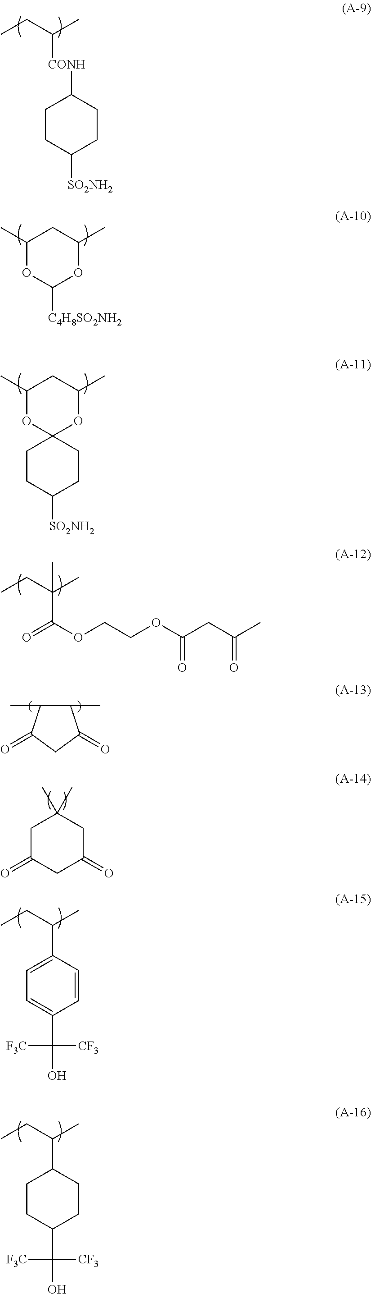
C1(C)OC([C4H8SO2NH2])OC(C)C1.O=C(OCCOC(CC(C)=O)=O)C(CC)(C)C.C1(C)C(C)C(=O)CC1=O.C1C(=O)CC(=O)CC1(C)C.CCC(C)C1=CC=C(C([F3C])([CF3])O)C=C1.CCC(C)C1CCC(C([F3C])([CF3])O)CC1.CCC(C)[CONH]C1CCC([SO2NH2])CC1.C1(C)OC2(OC(C)C1)CCC([SO2NH2])CC2
